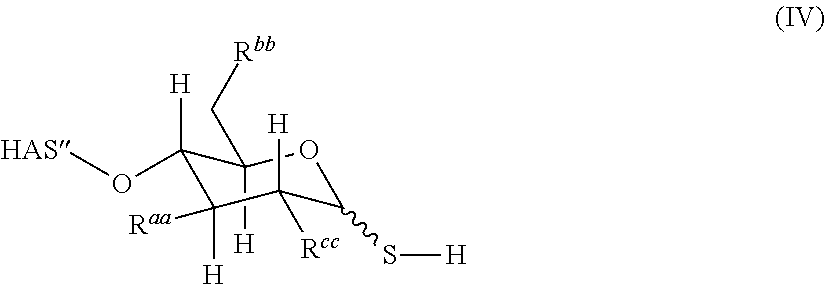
C1(C[Rbb])([H])C(O[HAS])([H])C([Raa])([H])C([H])([Rcc])C(S[H])O1
